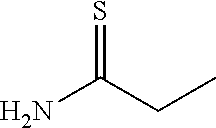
NC(CC)=S
